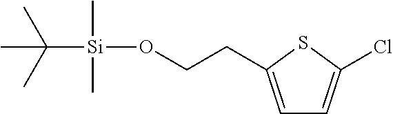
C1=C(CCO[Si](C(C)(C)C)(C)C)SC(Cl)=C1
